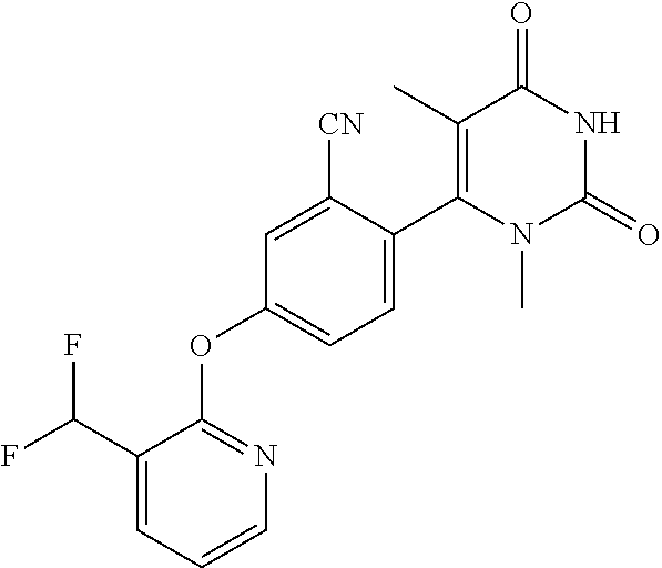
C1=C([CN])C(C2=C(C)C(=O)NC(=O)N2C)=CC=C1OC1=NC=CC=C1C(F)F
